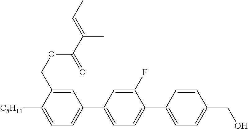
C1=C(COC(C(=CC)C)=O)C([C5H11])=CC=C1C1=CC=C(C2=CC=C(CO)C=C2)C(F)=C1
